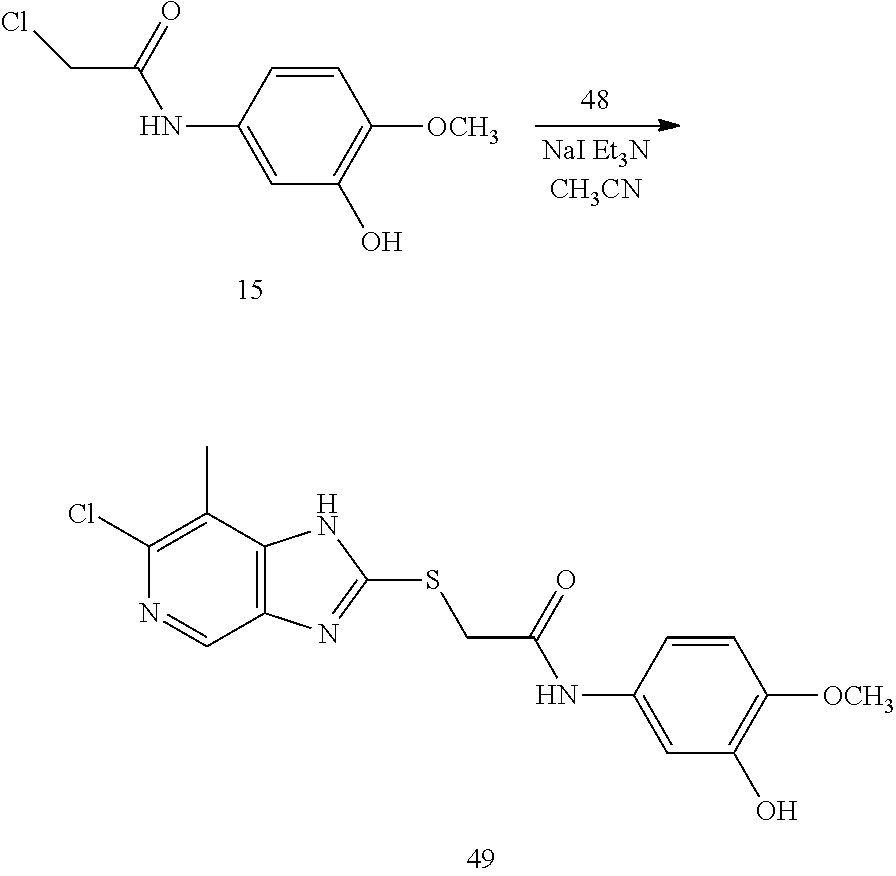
C1(Cl)=C(C)C2=C(C=N1)N=C(SCC(NC1=CC(O)=C([OCH3])C=C1)=O)N2.ClCC(=O)NC1=CC(O)=C([OCH3])C=C1
